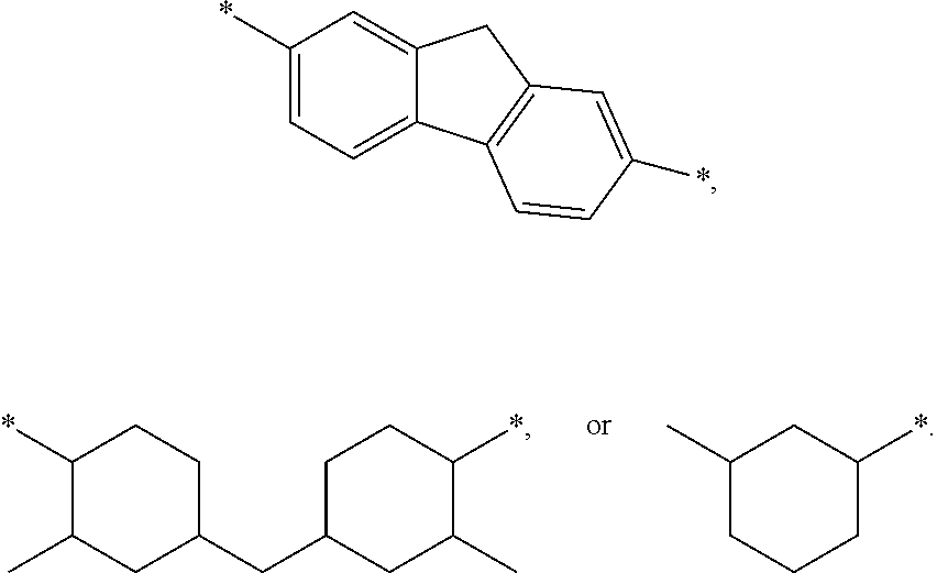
C1(*)C(C)CC(CC2CC(C)C(*)CC2)CC1.C1CCC(*)CC1C.C1(*)=CC=C2C(=C1)CC1=C2C=CC(*)=C1
